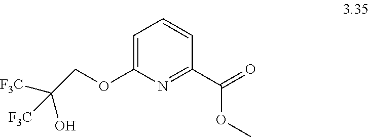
C1(C(OC)=O)=NC(OCC([F3C])(O)[F3C])=CC=C1
